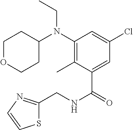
N(C(C1=CC(Cl)=CC(N(CC)C2CCOCC2)=C1C)=O)CC1=NC=CS1
